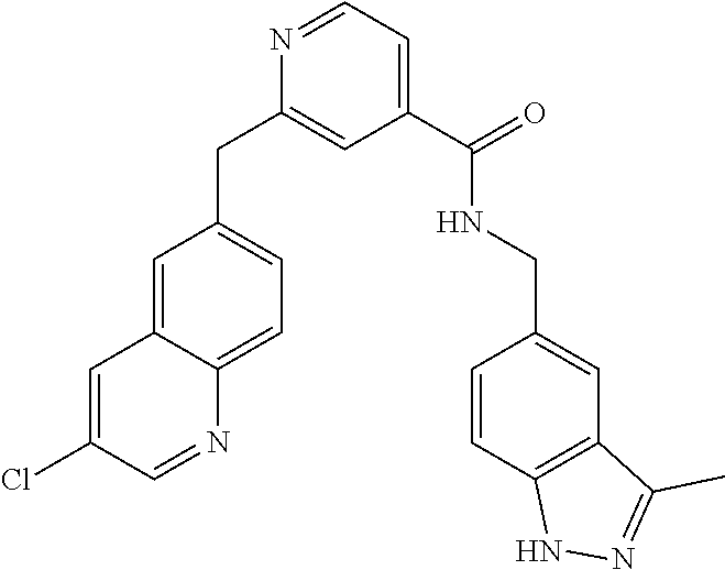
C1=C2C(=CC=C1CC1=CC(C(NCC3=CC4=C(C=C3)NN=C4C)=O)=CC=N1)N=CC(Cl)=C2
